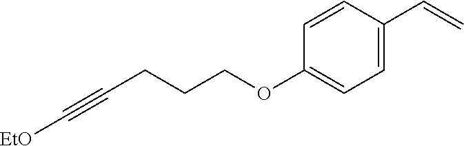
C1=CC(C=C)=CC=C1OCCCC#C[EtO]
